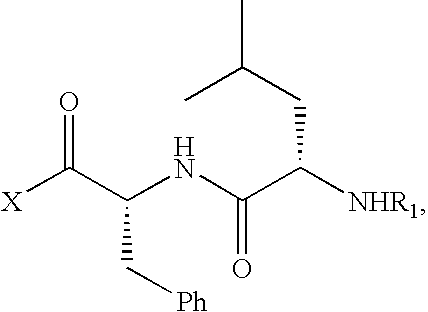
[X]C(C(NC(C([NHR1])CC(C)C)=O)C[Ph])=O
